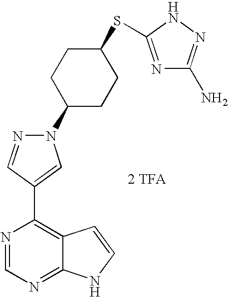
[2 TFA].N1(C2CCC(SC3=NC(N)=NN3)CC2)N=CC(C2=C3C(=NC=N2)NC=C3)=C1
